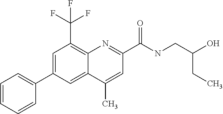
C1(C)=CC(C(=O)NCC(O)CC)=NC2=C(C(F)(F)F)C=C(C3=CC=CC=C3)C=C12
